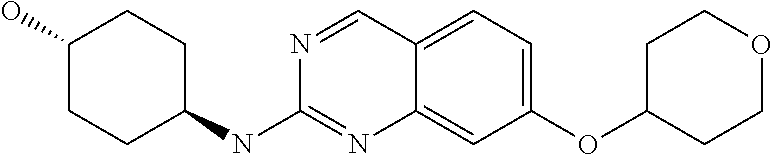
C1CC(NC2=NC3=CC(OC4CCOCC4)=CC=C3C=N2)CCC1O
